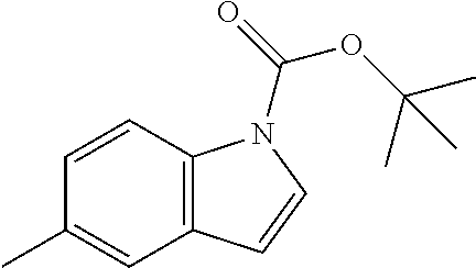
C1=CC2=C(C=C1C)C=CN2C(OC(C)(C)C)=O
